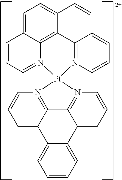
C1=C2C3=C4C(=C1)C=CC1=CC=CN(=C41)[Pt]1(N3=CC=C2)N2=C3C(=CC=C2)C2=CC=CC=C2C2=CC=CN1=C32
